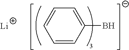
C1=CC(B)=CC=C1.[Li]
